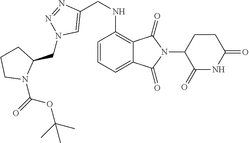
C12=CC=CC(NCC3=CN(CC4N(C(=O)OC(C)(C)C)CCC4)N=N3)=C1C(=O)N(C1C(=O)NC(=O)CC1)C2=O
